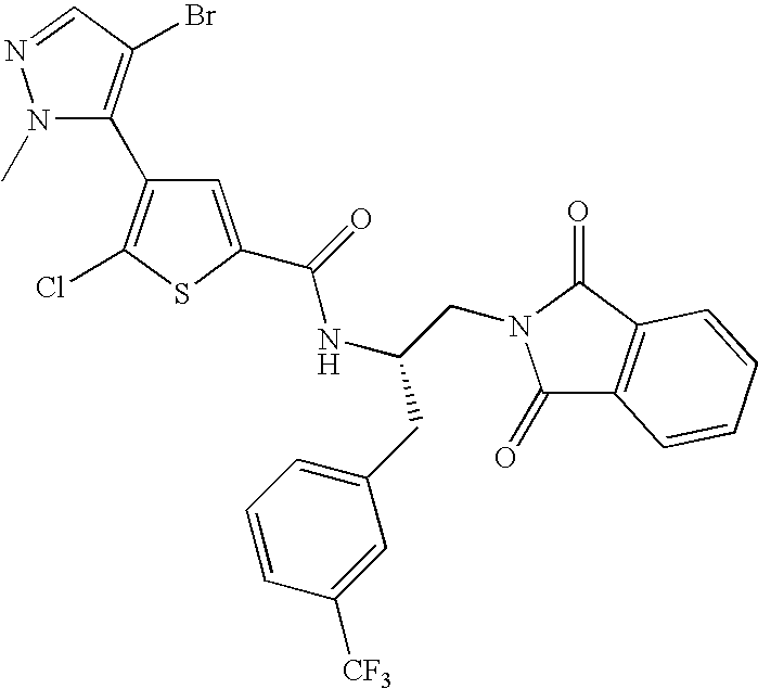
N1(C)N=CC(Br)=C1C1=C(Cl)SC(C(=O)NC(CC2=CC=CC([CF3])=C2)CN2C(=O)C3=C(C2=O)C=CC=C3)=C1
